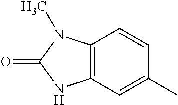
C12=C(C=C(C)C=C1)NC(=O)N2C
